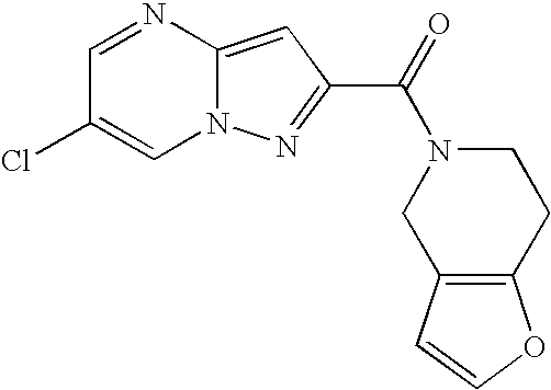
C1=NC2=CC(C(=O)N3CC4=C(CC3)OC=C4)=NN2C=C1Cl
